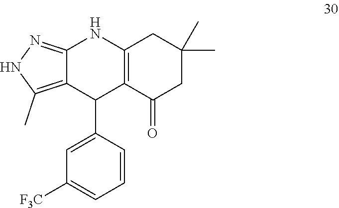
C12=NNC(C)=C1C(C1=CC([F3C])=CC=C1)C1=C(N2)CC(C)(C)CC1=O
